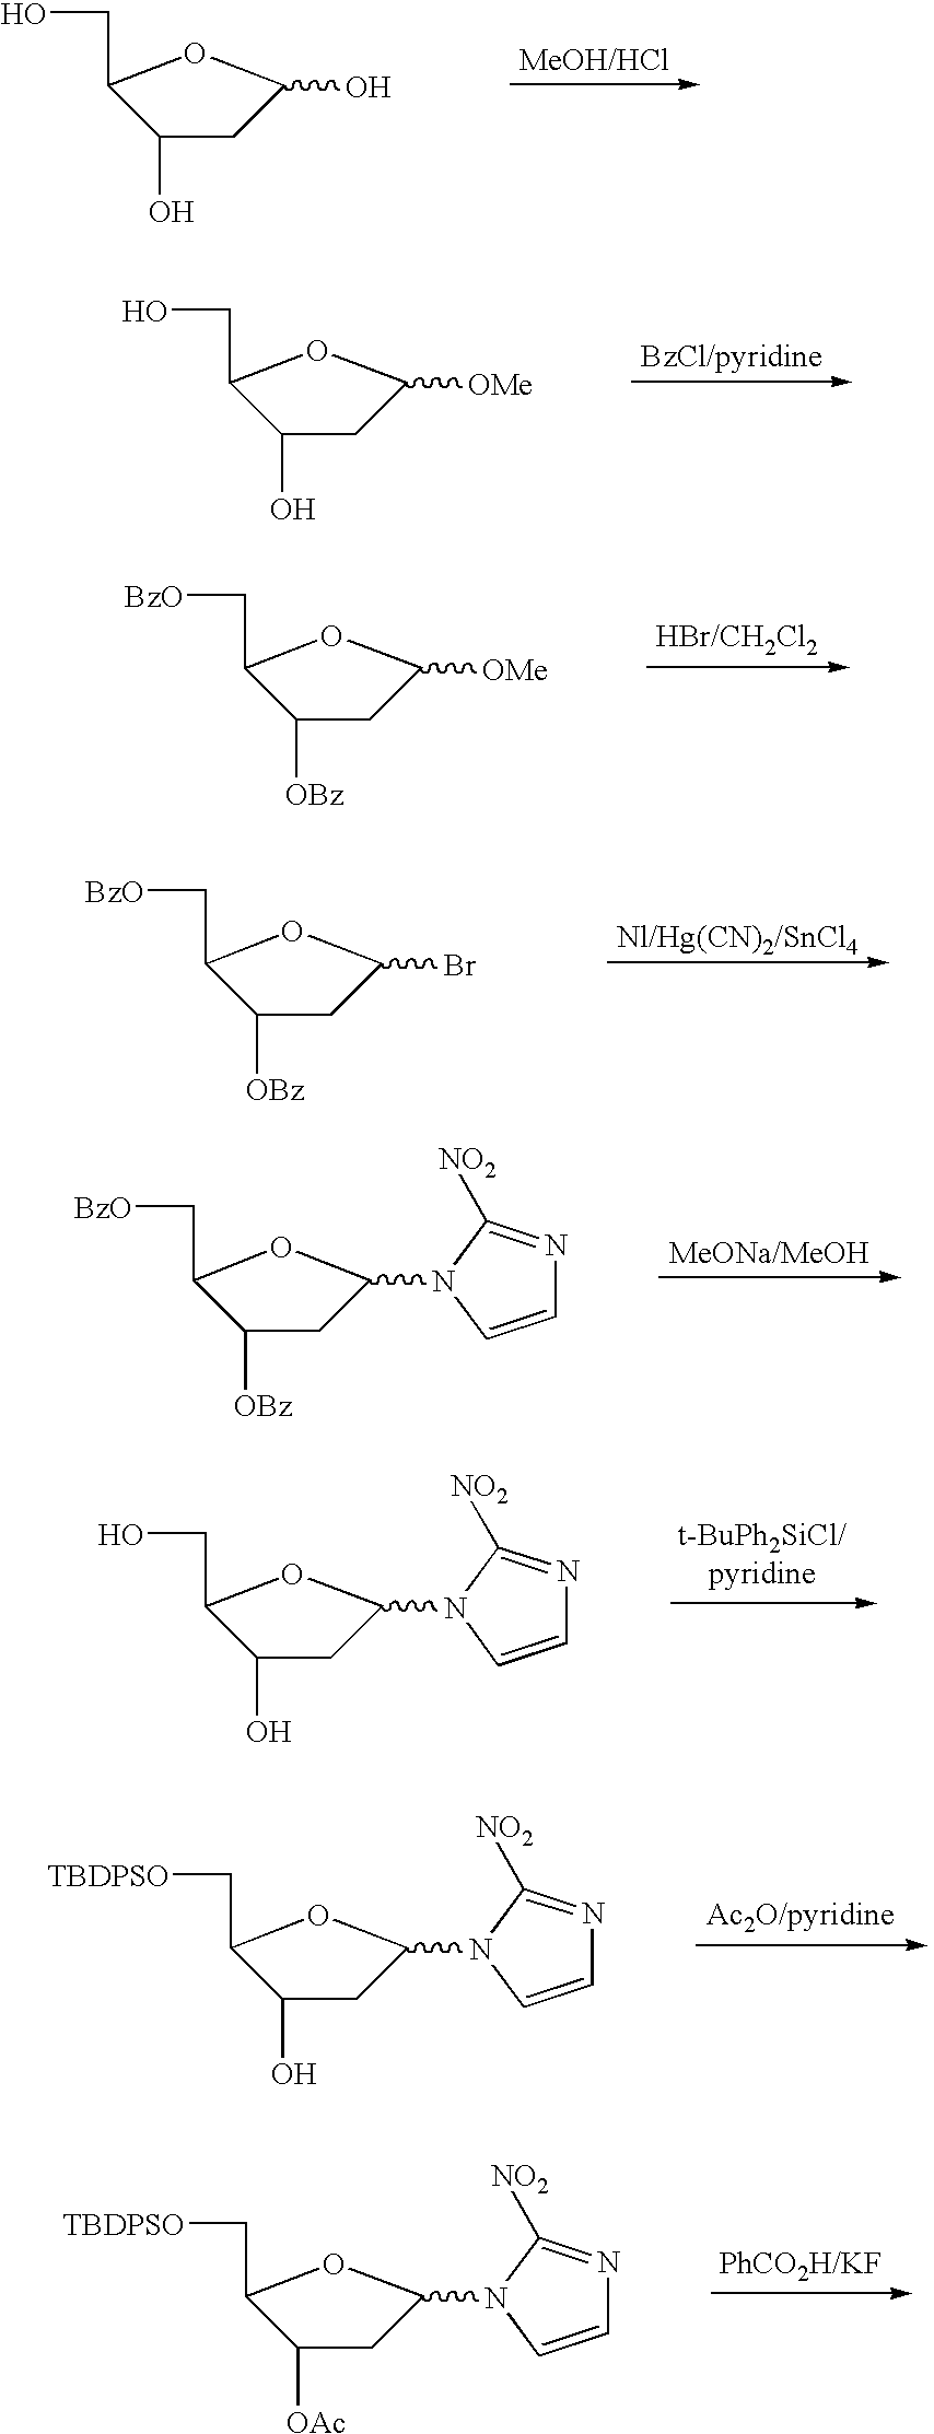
C1(O)CC(O)OC1CO.C1(O)CC([OMe])OC1CO.C1([OBz])CC([OMe])OC1C[BzO].C1([OBz])CC(Br)OC1C[BzO].C1([OBz])CC(N2C=CN=C2[NO2])OC1C[BzO].C1(O)CC(N2C=CN=C2[NO2])OC1CO.C1(O)CC(N2C=CN=C2[NO2])OC1C[TBDPSO].C1([OAc])CC(N2C=CN=C2[NO2])OC1C[TBDPSO]
